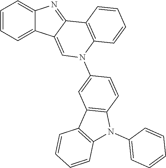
C1=CC=C2C(=C1)N=C1C2=CN(C2=CC3=C(C=C2)N(C2=CC=CC=C2)C2=C3C=CC=C2)C2=C1C=CC=C2
